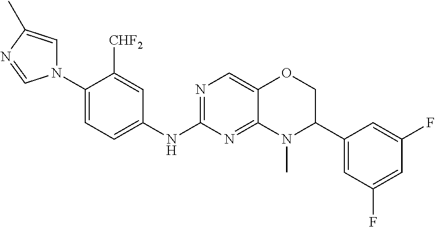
N1(C2=CC=C(NC3=NC=C4C(=N3)N(C)C(C3=CC(F)=CC(F)=C3)CO4)C=C2[CHF2])C=C(C)N=C1
